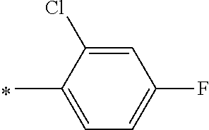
C1(C)=CC=C(F)C=C1Cl
